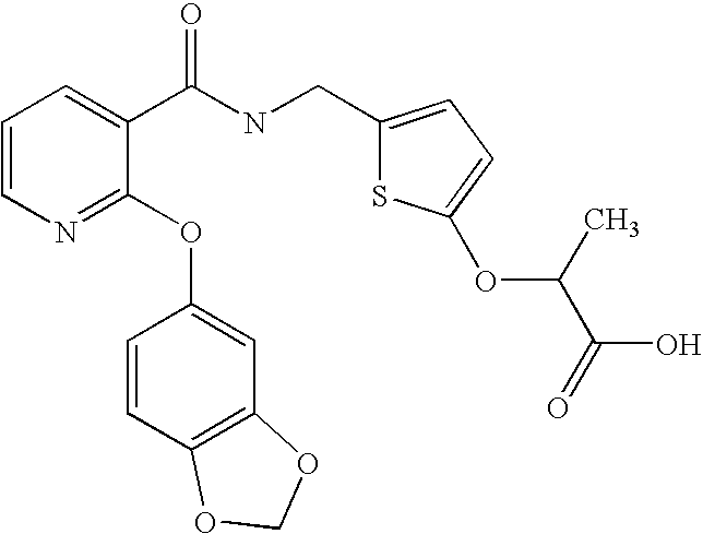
C1=CN=C(OC2=CC3=C(C=C2)OCO3)C(C(NCC2=CC=C(OC(C(O)=O)C)S2)=O)=C1
